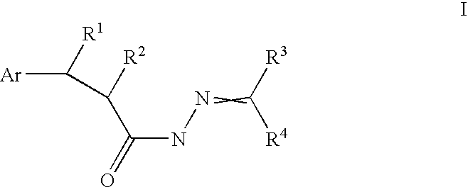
[Ar]C(C(C(NN=C([R3])[R4])=O)[R2])[R1]
